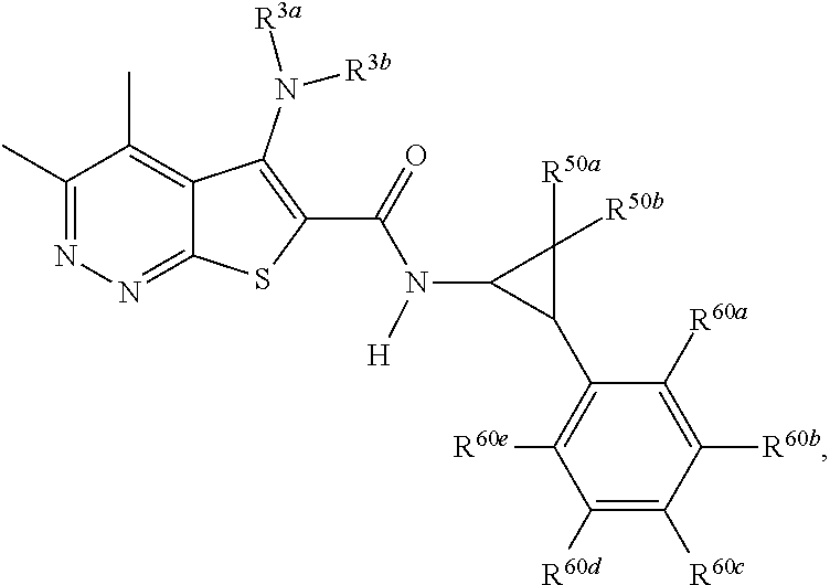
C1(C)=NN=C2C(=C1C)C(N([R3a])[R3b])=C(C(N(C1C([R50a])([R50b])C1C1=C([R60e])C([R60d])=C([R60c])C([R60b])=C1[R60a])[H])=O)S2
